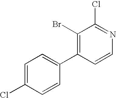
C1(Br)=C(C2=CC=C(Cl)C=C2)C=CN=C1Cl
